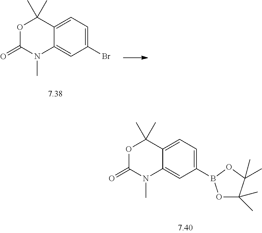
O1C(=O)N(C)C2=CC(B3OC(C)(C)C(C)(C)O3)=CC=C2C1(C)C.O1C(=O)N(C)C2=CC(Br)=CC=C2C1(C)C
